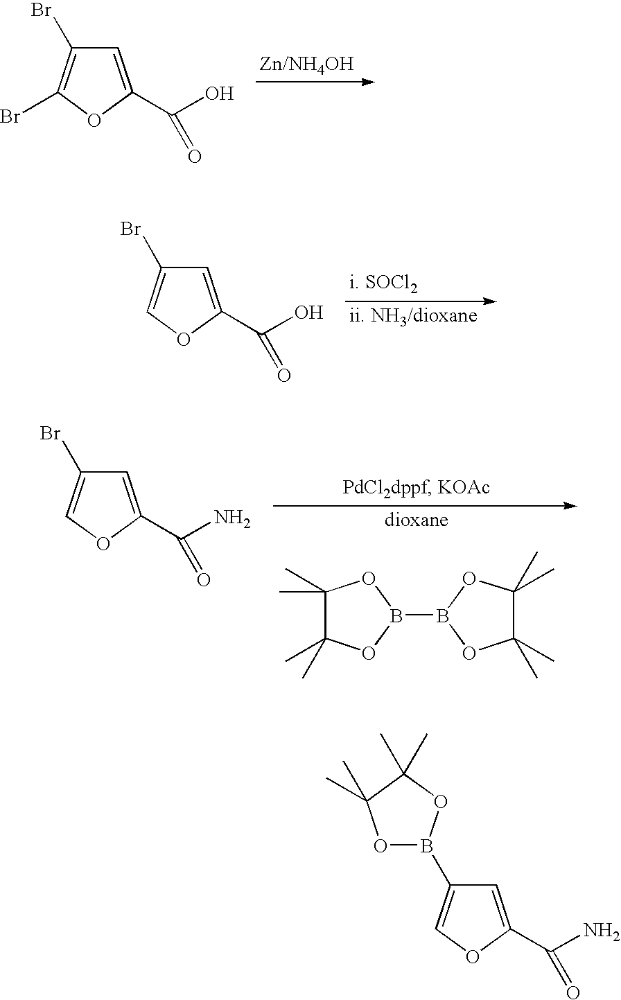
C1=C(C(O)=O)OC(Br)=C1Br.C1=C(C(O)=O)OC=C1Br.C1(C)(C)C(C)(C)OB(B2OC(C)(C)C(C)(C)O2)O1.C1=C(C(N)=O)OC=C1Br.C1=C(C(N)=O)OC=C1B1OC(C)(C)C(C)(C)O1
